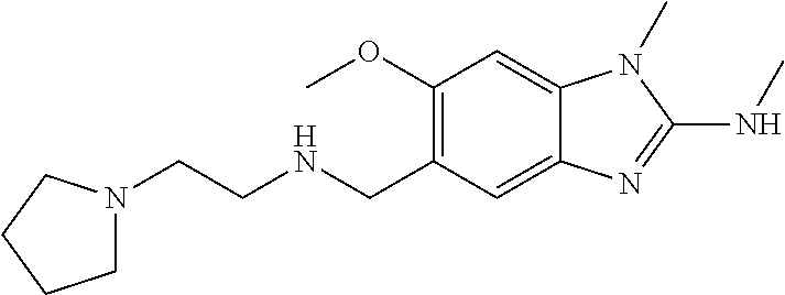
C1(OC)=C(CNCCN2CCCC2)C=C2C(=C1)N(C)C(NC)=N2
